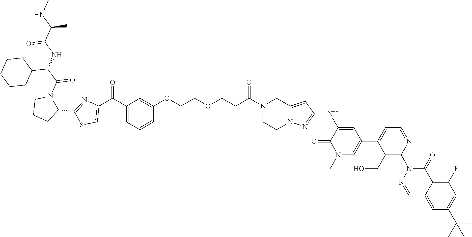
C1(C(=O)C2=CSC(C3N(C(=O)C(C4CCCCC4)NC(C(NC)C)=O)CCC3)=N2)=CC=CC(OCCOCCC(N2CCN3C(=CC(NC4=CC(C5=CC=NC(N6N=CC7=CC(C(C)(C)C)=CC(F)=C7C6=O)=C5CO)=CN(C)C4=O)=N3)C2)=O)=C1
